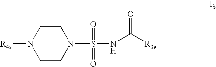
C1N([R4s])CCN(S(=O)(=O)NC([R3s])=O)C1
